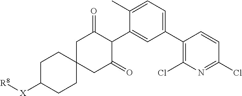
C1(C2=C(Cl)N=C(Cl)C=C2)=CC=C(C)C(C2C(=O)CC3(CC2=O)CCC([X][R8])CC3)=C1
